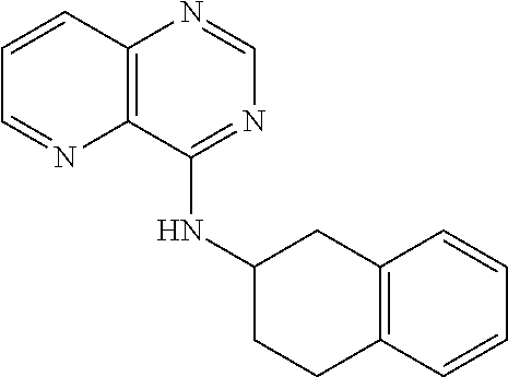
C12=C(N=CN=C1NC1CCC3=C(C1)C=CC=C3)C=CC=N2
